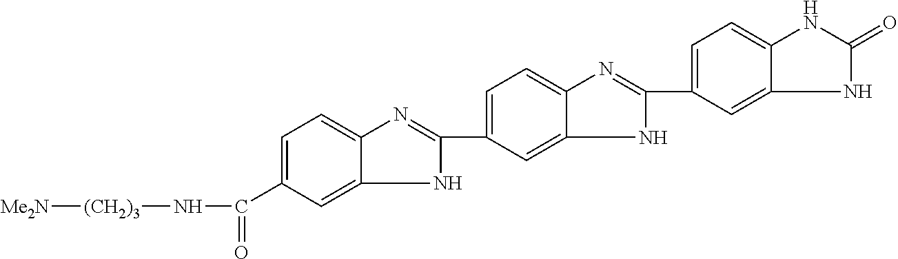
C1=C(C(=O)N[(CH2)3][Me2N])C=C2C(=C1)N=C(C1=CC=C3C(=C1)NC(C1=CC=C4C(=C1)NC(=O)N4)=N3)N2
